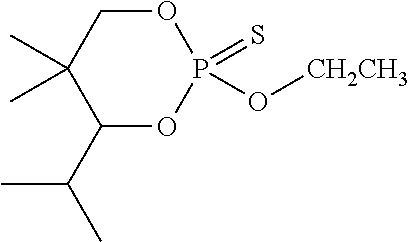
O1CC(C)(C)C(C(C)C)OP1(=S)O[CH2CH3]
